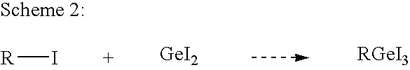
[R]I.[GeI2]
